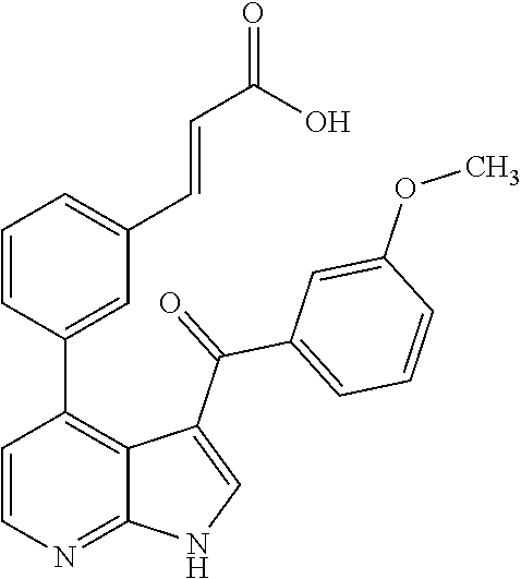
C1=CN=C2C(=C1C1=CC(C=CC(=O)O)=CC=C1)C(C(C1=CC=CC(OC)=C1)=O)=CN2
